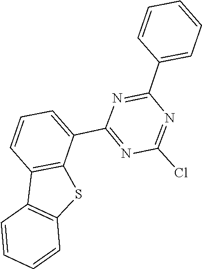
C1=CC=C(C2=NC(C3=CC=CC4=C3SC3=C4C=CC=C3)=NC(Cl)=N2)C=C1
